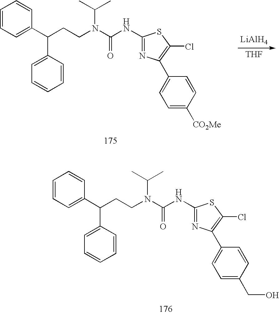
C1=CC=C(C(CCN(C(NC2=NC(C3=CC=C([CO2Me])C=C3)=C(Cl)S2)=O)C(C)C)C2=CC=CC=C2)C=C1.[LiAlH4].[THF].C1=CC=C(C(CCN(C(NC2=NC(C3=CC=C(CO)C=C3)=C(Cl)S2)=O)C(C)C)C2=CC=CC=C2)C=C1
